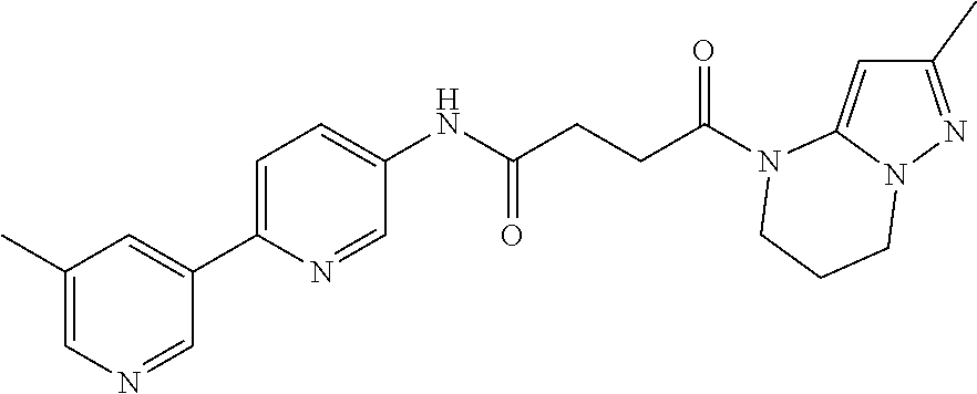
C1(C)=NN2C(=C1)N(C(CCC(NC1=CC=C(C3=CC(C)=CN=C3)N=C1)=O)=O)CCC2
